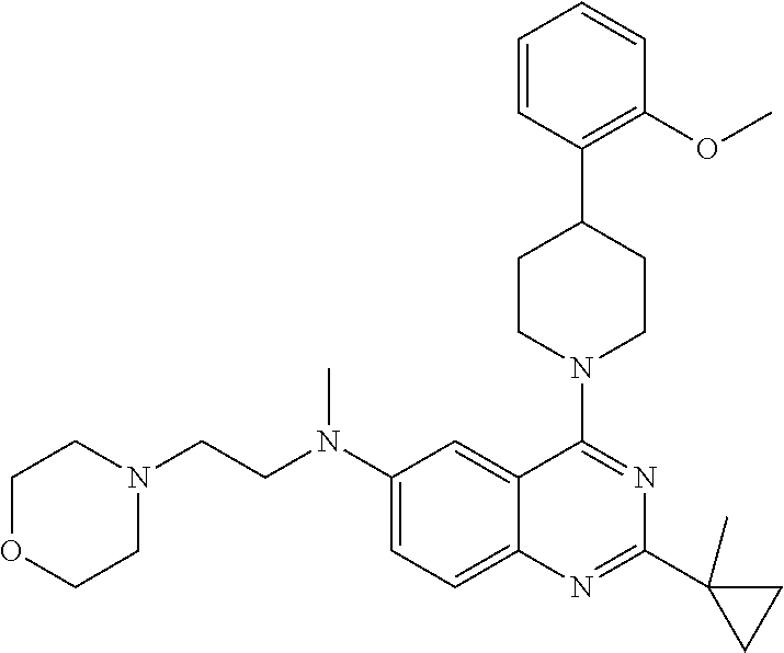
C(N(C1=CC=C2C(=C1)C(N1CCC(C3=C(OC)C=CC=C3)CC1)=NC(C1(C)CC1)=N2)C)CN1CCOCC1
